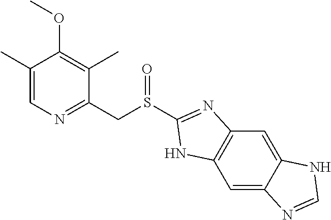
C1(C)=CN=C(CS(C2=NC3=C(C=C4C(=C3)NC=N4)N2)=O)C(C)=C1OC
